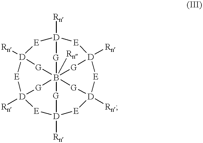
[D]12([Rn])[E][D]3([Rn])[E][D]4([Rn])[E][D]5([Rn])[E][D]6([Rn])[E][D]([Rn])([E]1)[G]B([Rn])([G]6)([G]3)([G]5)([G]4)[G]2
